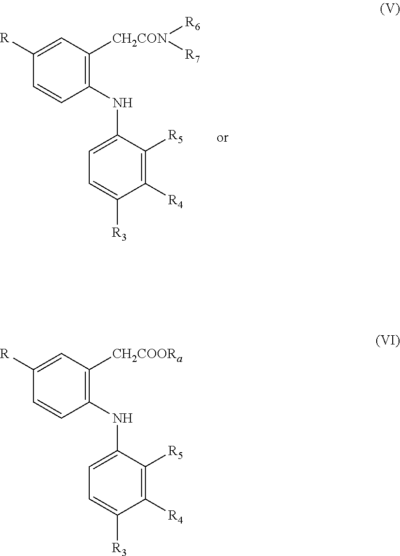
C1=C([R3])C([R4])=C([R5])C(NC2=C([CH2CON]([R7])[R6])C=C([R])C=C2)=C1.C1=C([R3])C([R4])=C([R5])C(NC2=C([CH2COORa])C=C([R])C=C2)=C1
